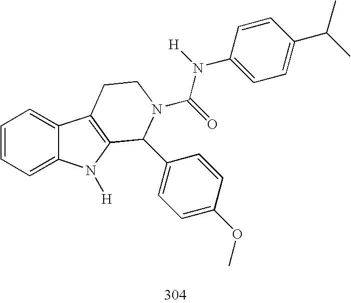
C1=CC=C2C(=C1)C1=C(N2[H])C(C2=CC=C(OC)C=C2)N(C(N([H])C2=CC=C(C(C)C)C=C2)=O)CC1
